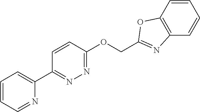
C1=CC=NC(C2=NN=C(OCC3=NC4=C(C=CC=C4)O3)C=C2)=C1
